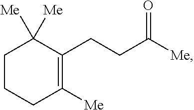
C1CCC([Me])=C(CCC([Me])=O)C1([Me])[Me]
